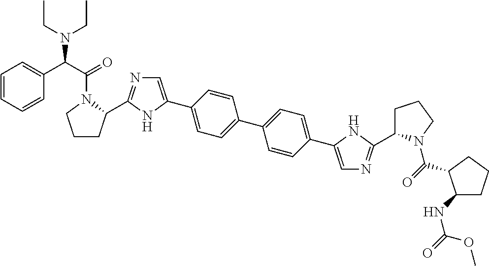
C1(C2=CN=C(C3CCCN3C(C(C3=CC=CC=C3)N(CC)CC)=O)N2)=CC=C(C2=CC=C(C3=CN=C(C4CCCN4C(=O)C4C(NC(=O)OC)CCC4)N3)C=C2)C=C1
